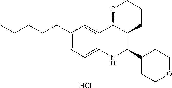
C12=CC(CCCCC)=CC=C1NC(C1CCOCC1)C1C2OCCC1.Cl
